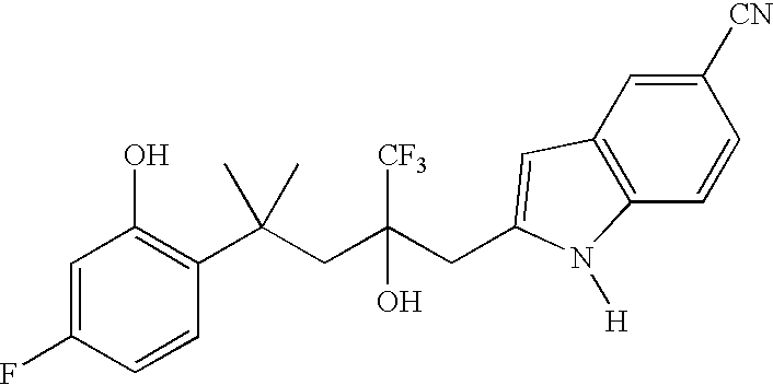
C1=C(F)C=CC(C(CC([CF3])(O)CC2=CC3=C(C=CC([CN])=C3)N2[H])(C)C)=C1O
